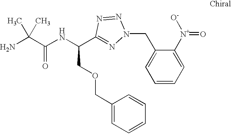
NC(C(NC(C1=NN(CC2=CC=CC=C2[N+]([O-])=O)N=N1)COCC1=CC=CC=C1)=O)(C)C
